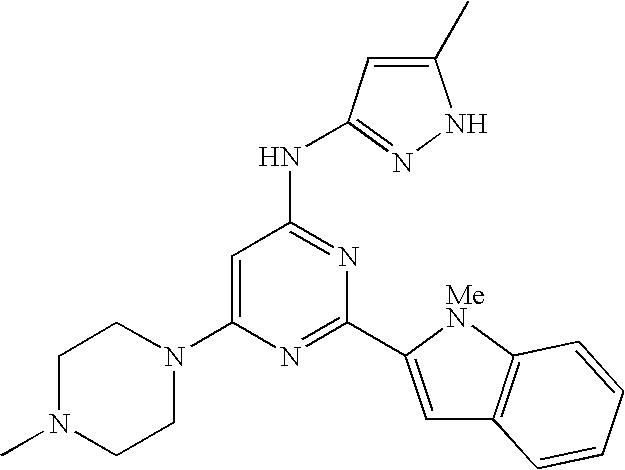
C1(C)=CC(NC2=NC(C3=CC4=C([MeN]3)C=CC=C4)=NC(N3CCN(C)CC3)=C2)=NN1
